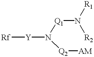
[Rf][Y]N([Q1]N([R2])[R1])[Q2][AM]
